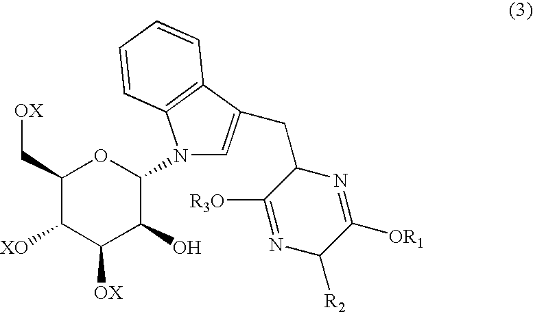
C1(C[OX])C([XO])C([OX])C(O)C(N2C=C(CC3N=C([OR1])C([R2])N=C3[R3O])C3=C2C=CC=C3)O1
